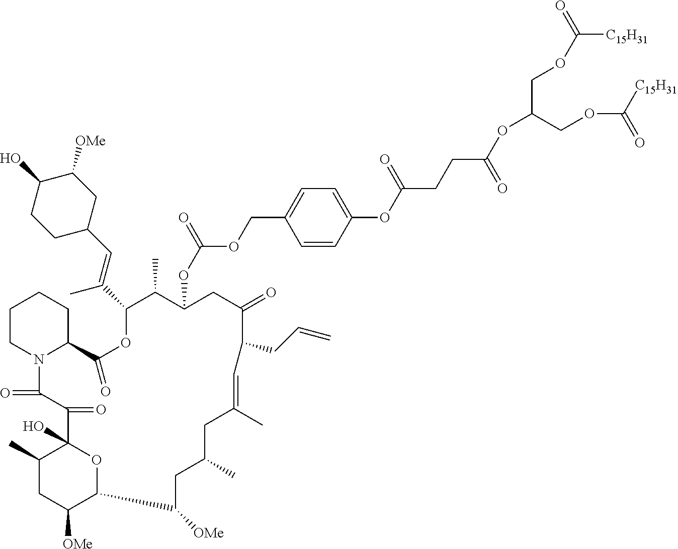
C1CN2C(CC1)C(=O)OC(C(=CC1CCC(O)C([OMe])C1)C)C(C)C(OC(=O)OCC1=CC=C(OC(CCC(OC(COC([C15H31])=O)COC([C15H31])=O)=O)=O)C=C1)CC(=O)C(CC=C)C=C(C)CC(C)CC([OMe])C1C([OMe])CC(C)C(O)(C(=O)C2=O)O1
